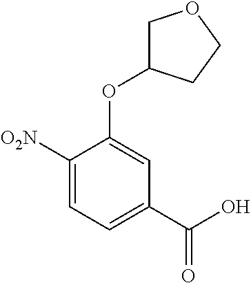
C1([O2N])=CC=C(C(O)=O)C=C1OC1COCC1
